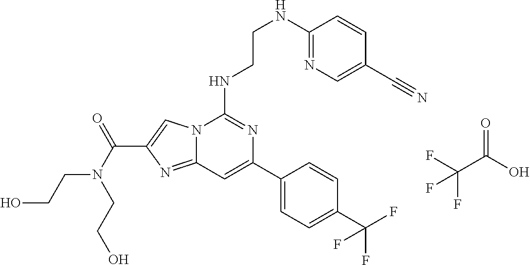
C12=NC(C(=O)N(CCO)CCO)=CN1C(NCCNC1=NC=C(C#N)C=C1)=NC(C1=CC=C(C(F)(F)F)C=C1)=C2.C(C(O)=O)(F)(F)F
